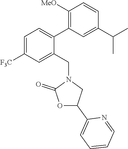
C1(CN2CC(C3=CC=CC=N3)OC2=O)=CC([F3C])=CC=C1C1=C([MeO])C=CC(C(C)C)=C1
